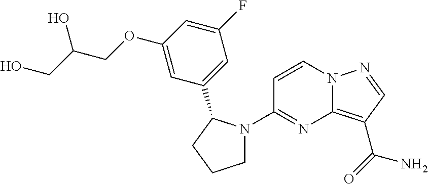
C1=CN2C(=C(C(=O)N)C=N2)N=C1N1CCCC1C1=CC(F)=CC(OCC(CO)O)=C1
